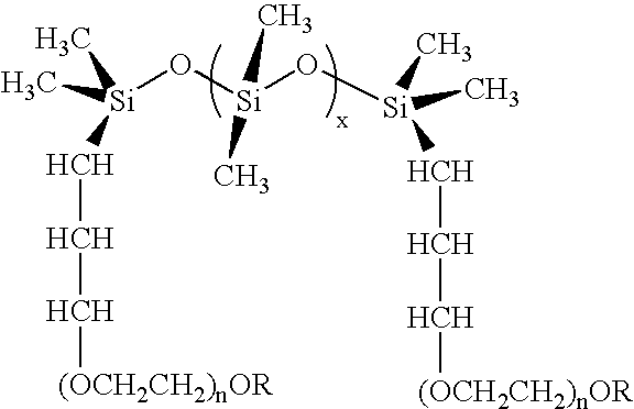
[Si](O[Si](O[Si](C)(C)[HCH][HCH][HCH][(OCH2CH2)nOR])(C)C)(C)(C)[HCH][HCH][HCH][(OCH2CH2)nOR]
